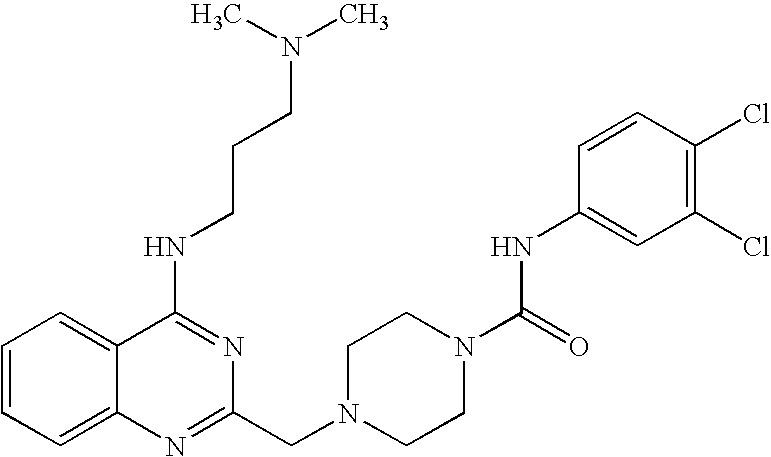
C1=CC=C2C(=C1)C(NCCCN(C)C)=NC(CN1CCN(C(NC3=CC(Cl)=C(Cl)C=C3)=O)CC1)=N2
